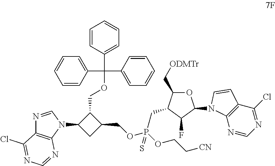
C1=CC(C(OCC2C(N3C4=C(N=C3)C(Cl)=NC=N4)CC2COP(CC2C(C[ODMTr])OC(N3C4=C(C(Cl)=NC=N4)C=C3)C2F)(OCC[CN])=S)(C2=CC=CC=C2)C2=CC=CC=C2)=CC=C1
